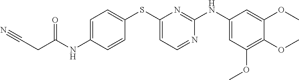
C1(OC)=CC(NC2=NC(SC3=CC=C(NC(CC#N)=O)C=C3)=CC=N2)=CC(OC)=C1OC
